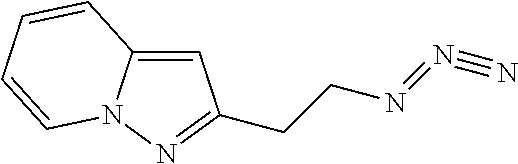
C1=C2N(N=C1CCN=N#N)C=CC=C2
